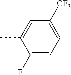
C1(F)=CC=C([CF3])C=C1C
